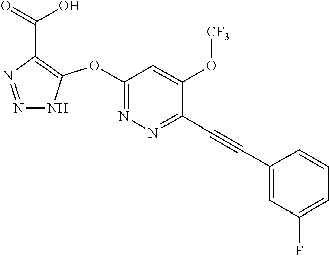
C1(OC2=C(C(=O)O)N=NN2)=NN=C(C#CC2=CC(F)=CC=C2)C(O[CF3])=C1
